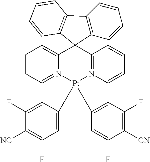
C12=N3C(=CC=C1)C1(C4=N5C(=CC=C4)C4=C(C=C(F)C([CN])=C4F)[Pt]35C3=CC(F)=C([NC])C(F)=C23)C2=C(C=CC=C2)C2=C1C=CC=C2
